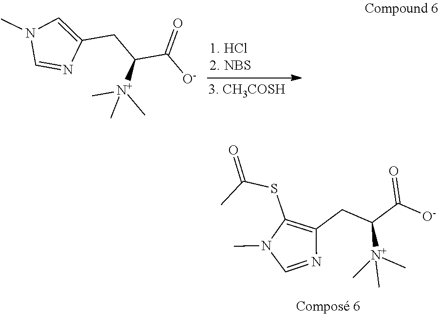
C1=NC(CC(C([O-])=O)[N+](C)(C)C)=CN1C.C1=NC(CC(C([O-])=O)[N+](C)(C)C)=C(SC(=O)C)N1C
